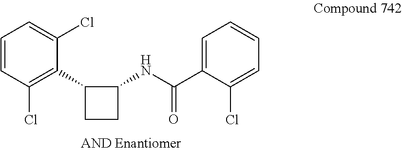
C1=CC(Cl)=C(C2CCC2NC(C2=CC=CC=C2Cl)=O)C(Cl)=C1
